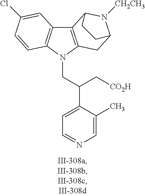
C12=C(N(CC(C3=CC=NC=C3C)C[CO2H])C3=C1C=C(Cl)C=C3)CC1N([CH2CH3])C2CC1
